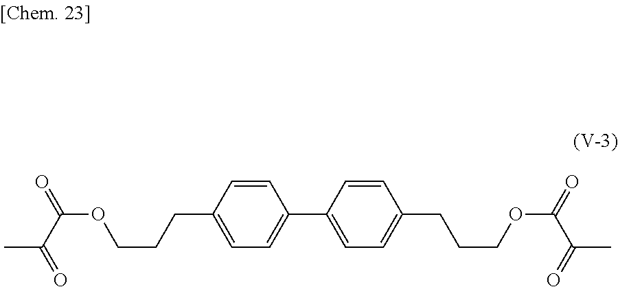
C1=CC(CCCOC(C(C)=O)=O)=CC=C1C1=CC=C(CCCOC(C(C)=O)=O)C=C1
